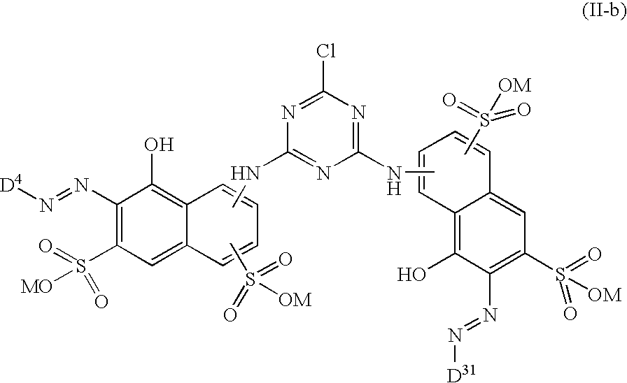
CS(=O)([OM])=O.C1(S(=O)([MO])=O)=C(N=N[D4])C(O)=C2C(=C1)C=CC=C2.CNC1=NC(NC)=NC(Cl)=N1.C12=C(O)C(N=N[D31])=C(S(=O)([OM])=O)C=C1C=CC=C2.CS([OM])(=O)=O
